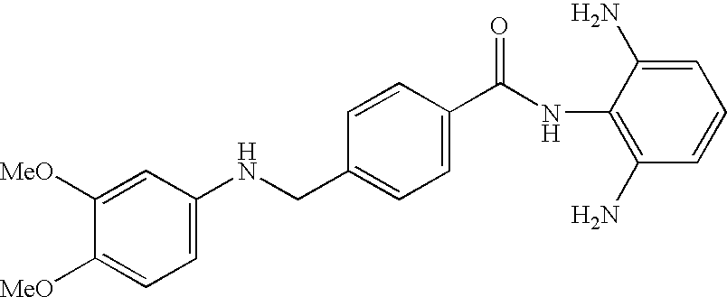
C(C1=CC=C(C(NC2=C(N)C=CC=C2N)=O)C=C1)NC1=CC=C([MeO])C([MeO])=C1
